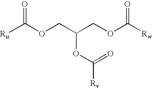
[Ru]C(OCC(COC([Rw])=O)OC([Rv])=O)=O
